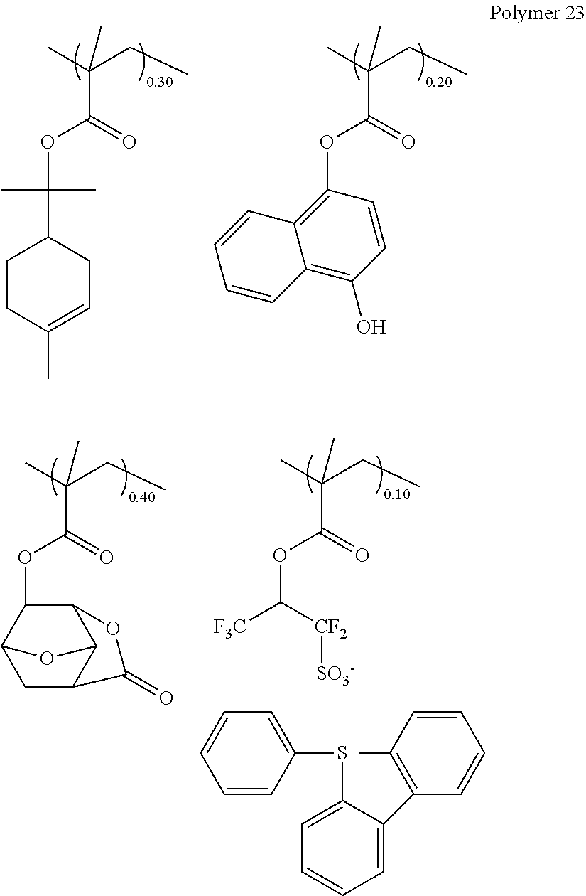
CC(CC)(C)C(=O)OC(C)(C)C1CCC(C)=CC1.CC(CC)(C)C(=O)OC1=C2C(=C(O)C=C1)C=CC=C2.CC(CC)(C)C(=O)OC1C2C3C(CC1O3)C(=O)O2.CC(CC)(C)C(=O)OC([CF2][SO3-])[F3C].C1=CC([S+]2C3=C(C=CC=C3)C3=CC=CC=C23)=CC=C1
